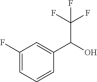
C1(F)=CC=CC(C(O)C(F)(F)F)=C1
